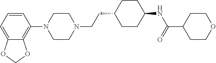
C1=CC=C2C(=C1N1CCN(CCC3CCC(NC(C4CCOCC4)=O)CC3)CC1)OCO2
